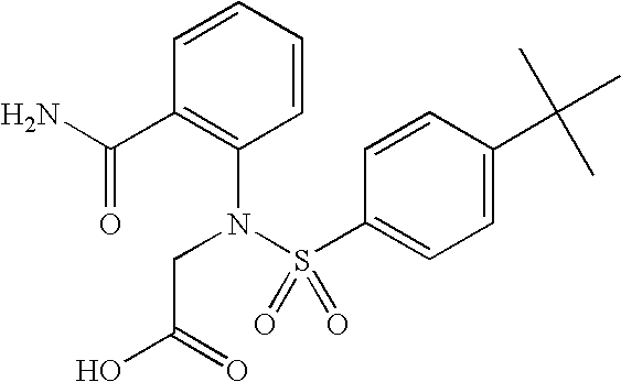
NC(=O)C1=C(N(S(=O)(=O)C2=CC=C(C(C)(C)C)C=C2)CC(O)=O)C=CC=C1
